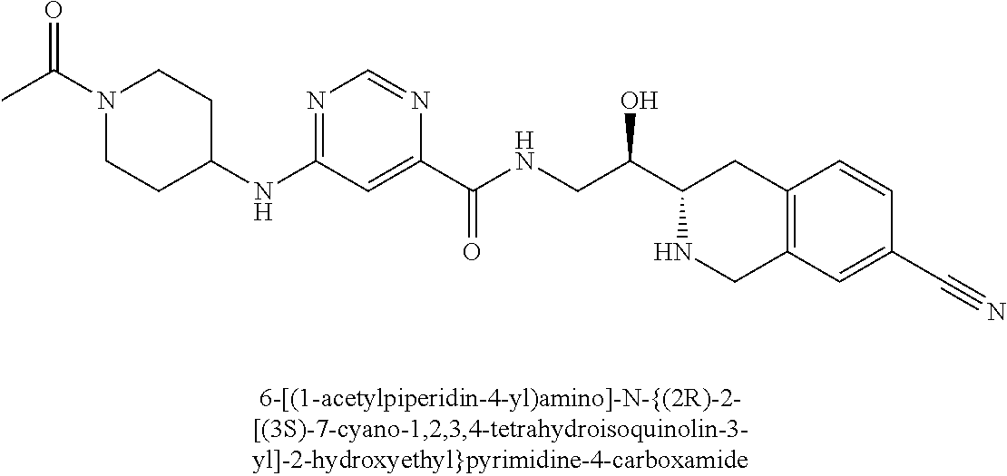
CC(N1CCC(NC2=NC=NC(C(NCC(C3NCC4=C(C3)C=CC(C#N)=C4)O)=O)=C2)CC1)=O
